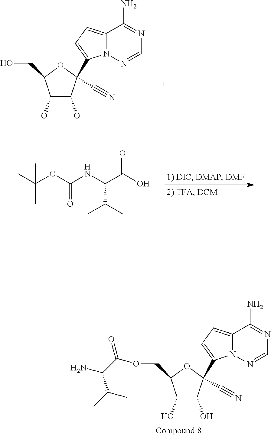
OC1C(O)C(CO)OC1(C1=CC=C2N1N=CN=C2N)C#N.CC(OC(NC(C(O)=O)C(C)C)=O)(C)C.OC1C(O)C(COC(C(N)C(C)C)=O)OC1(C1=CC=C2N1N=CN=C2N)C#N
